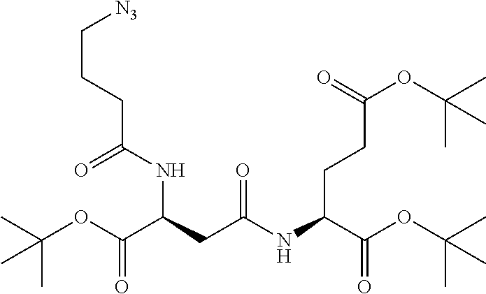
C(C(C(OC(C)(C)C)=O)NC(=O)CC(NC(CCC[N3])=O)C(=O)OC(C)(C)C)CC(=O)OC(C)(C)C
